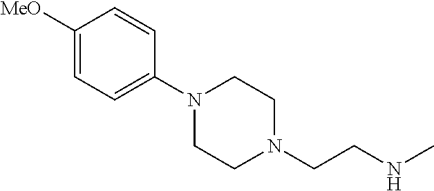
C1N(CCNC)CCN(C2=CC=C([MeO])C=C2)C1
